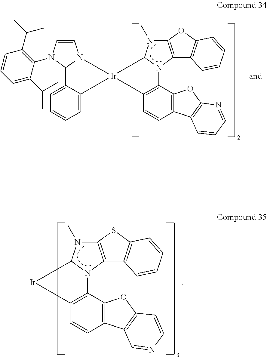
C12=C(OC3=C1C=CC=C3)N(C)C1N2C2=C([Ir]13N1C=CN(C4=C(C(C)C)C=CC=C4C(C)C)C1C1=CC=CC=C13)C=CC1=C2OC2=C1C=CC=N2.C12=C(SC3=C1C=CC=C3)N(C)C1N2C2=C([Ir]1)C=CC1=C2OC2=C1C=NC=C2
